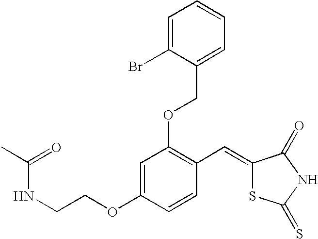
N(CCOC1=CC(OCC2=CC=CC=C2Br)=C(C=C2SC(=S)NC2=O)C=C1)C(C)=O
